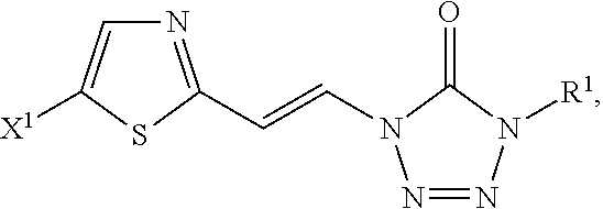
C1=C([X1])SC(C=CN2N=NN([R1])C2=O)=N1
